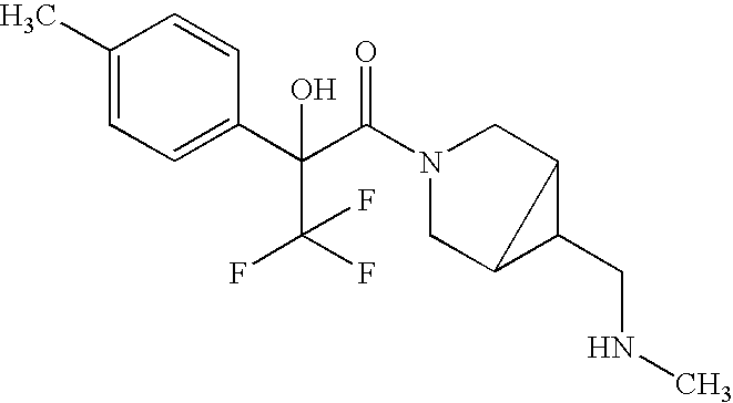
C1(C)=CC=C(C(C(N2CC3C(CNC)C3C2)=O)(C(F)(F)F)O)C=C1
